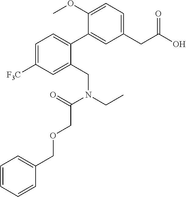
C1=C([F3C])C=C(CN(CC)C(=O)COCC2=CC=CC=C2)C(C2=CC(CC(O)=O)=CC=C2OC)=C1
